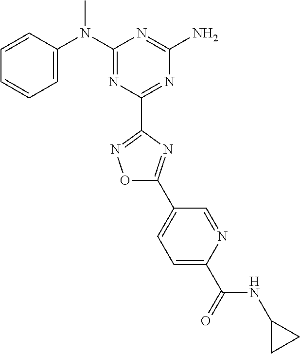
C1=CC(N(C2=NC(C3=NOC(C4=CC=C(C(NC5CC5)=O)N=C4)=N3)=NC(N)=N2)C)=CC=C1
